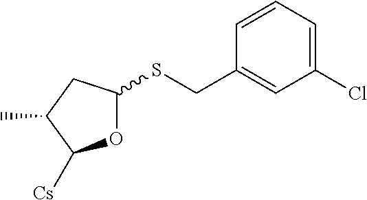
O1C(SCC2=CC(Cl)=CC=C2)CC(C)C1[Cs]
